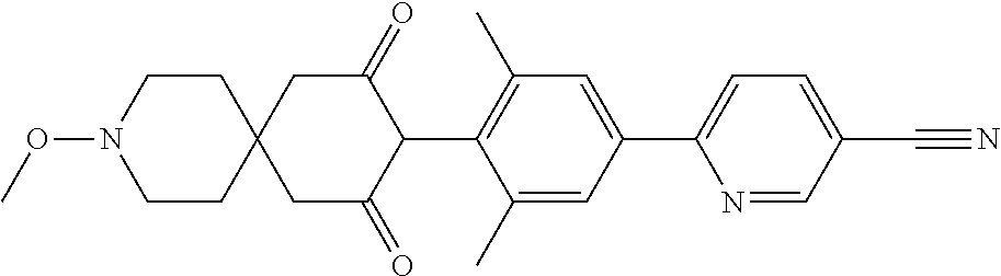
C1(C)=CC(C2=CC=C(C#N)C=N2)=CC(C)=C1C1C(=O)CC2(CC1=O)CCN(OC)CC2
